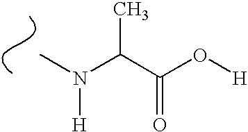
CN(C(C(O[H])=O)C)[H]
